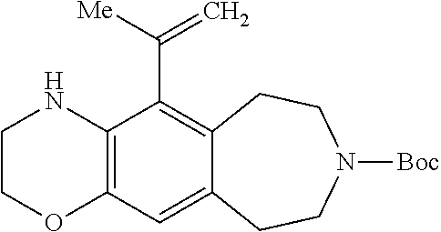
C12=C(C(C(=C)[Me])=C3C(=C1)CCN([Boc])CC3)NCCO2
